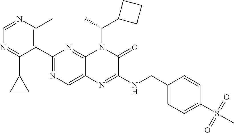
C1=NC(C)=C(C2=NC=C3C(=N2)N(C(C)C2CCC2)C(=O)C(NCC2=CC=C(S(C)(=O)=O)C=C2)=N3)C(C2CC2)=N1
